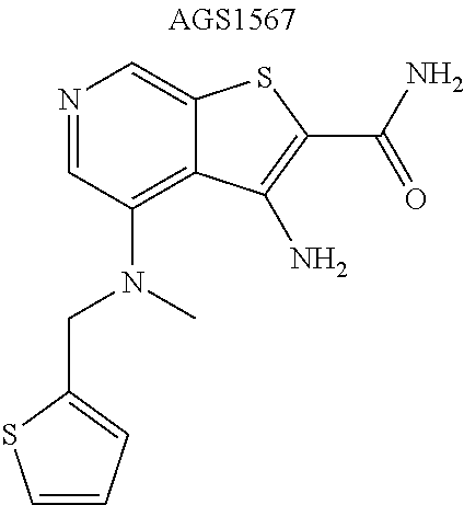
N1=CC(N(CC2=CC=CS2)C)=C2C(=C1)SC(C(N)=O)=C2N
